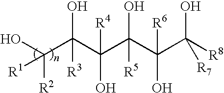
OC(C(C(C(C(C([R8])(O)[R7])(O)[R6])([R5])O)(O)[R4])([R3])O)([R2])[R1]
